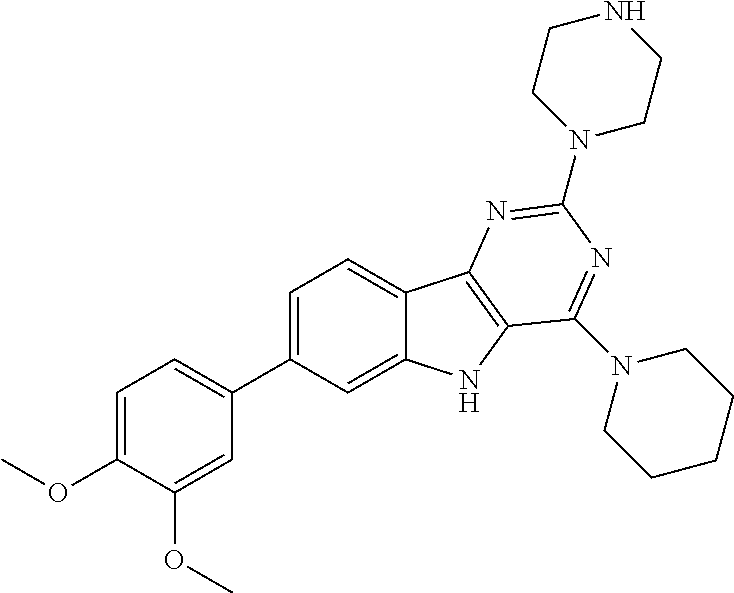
C1=C(OC)C(OC)=CC(C2=CC=C3C(=C2)NC2=C3N=C(N3CCNCC3)N=C2N2CCCCC2)=C1
